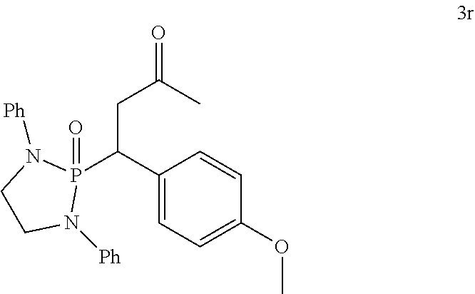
P1(C(CC(=O)C)C2=CC=C(OC)C=C2)(=O)N([Ph])CCN1[Ph]
